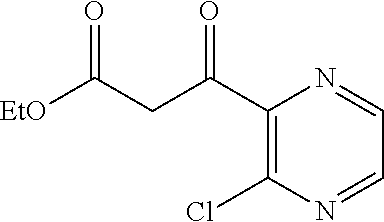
C1(C(CC([EtO])=O)=O)=C(Cl)N=CC=N1
